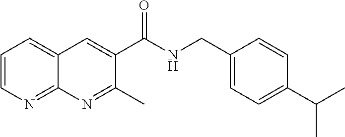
C1=CN=C2C(=C1)C=C(C(NCC1=CC=C(C(C)C)C=C1)=O)C(C)=N2
